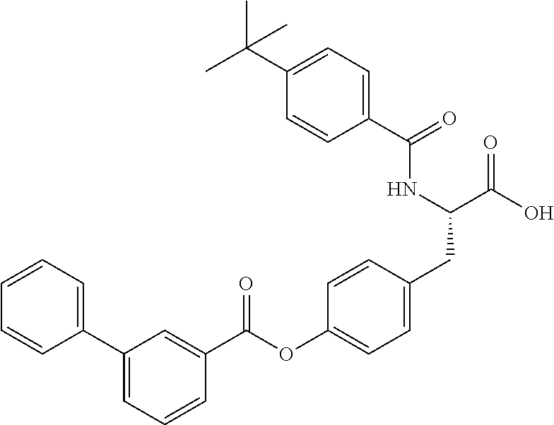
C1(C2=CC=CC=C2)=CC=CC(C(OC2=CC=C(CC(C(O)=O)NC(C3=CC=C(C(C)(C)C)C=C3)=O)C=C2)=O)=C1
